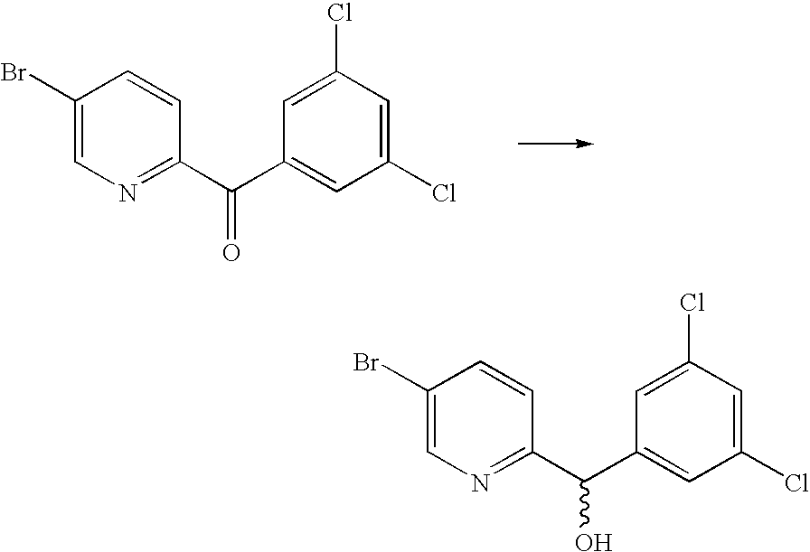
C1(Br)=CN=C(C(C2=CC(Cl)=CC(Cl)=C2)=O)C=C1.C1(Br)=CN=C(C(C2=CC(Cl)=CC(Cl)=C2)O)C=C1
